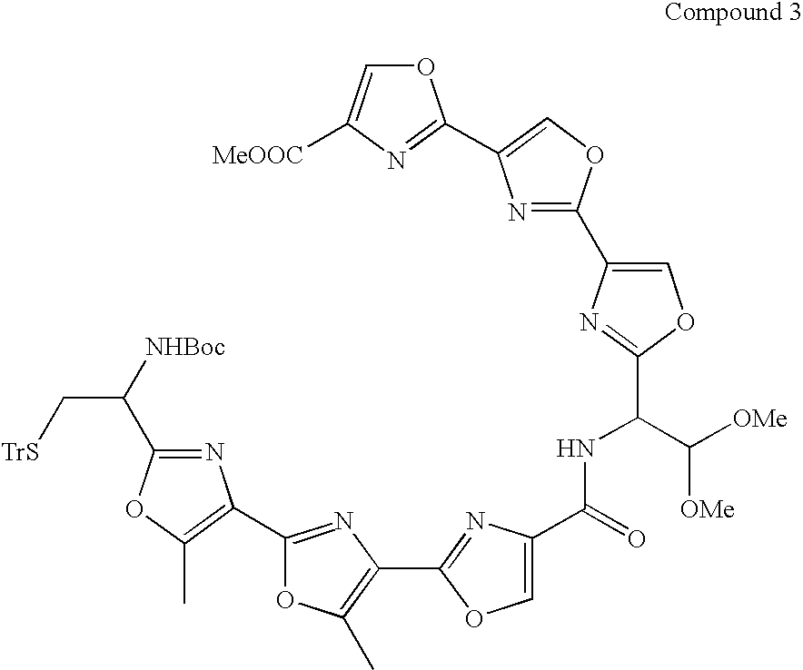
C1(C([NHBoc])C[TrS])=NC(C2=NC(C3=NC(C(NC(C([OMe])[OMe])C4=NC(C5=NC(C6=NC([MeOOC])=CO6)=CO5)=CO4)=O)=CO3)=C(C)O2)=C(C)O1
